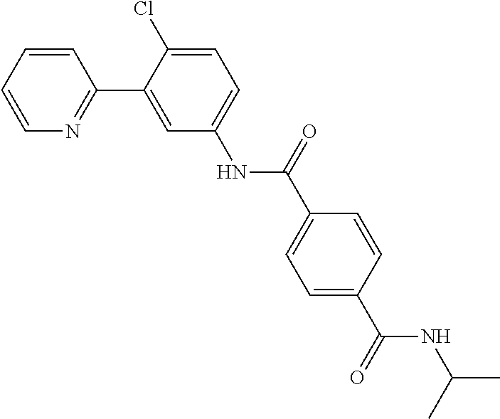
C1=CC(C(=O)NC(C)C)=CC=C1C(NC1=CC=C(Cl)C(C2=NC=CC=C2)=C1)=O
